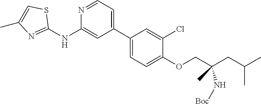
C1(C2=CC=NC(NC3=NC(C)=CS3)=C2)=CC=C(OCC(CC(C)C)(C)N[Boc])C(Cl)=C1
